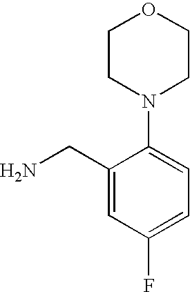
C1CN(C2=CC=C(F)C=C2CN)CCO1
